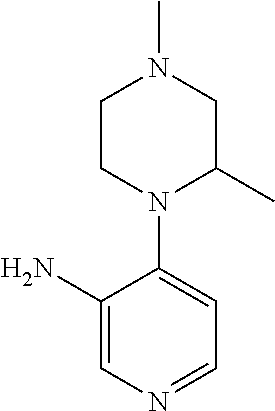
C1(N)=CN=CC=C1N1C(C)CN(C)CC1
